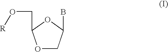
O1CC(B)OC1CO[R]
